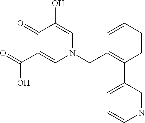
O=C(C1=CN(CC2=C(C3=CC=CN=C3)C=CC=C2)C=C(O)C1=O)O
